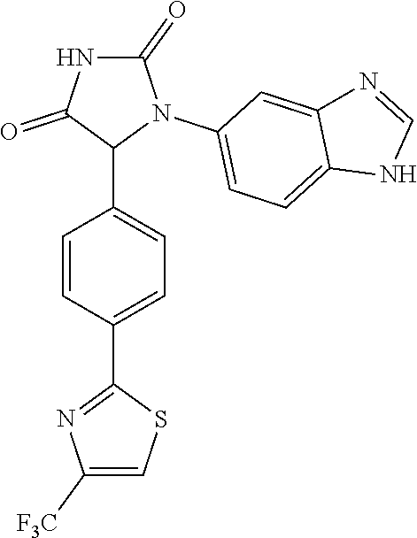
C1=CC(C2=NC([F3C])=CS2)=CC=C1C1N(C2=CC=C3C(=C2)N=CN3)C(=O)NC1=O
